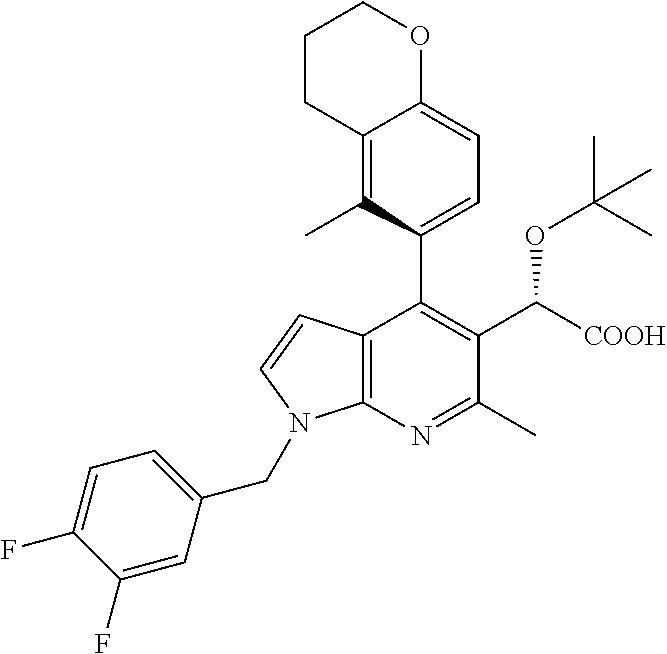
C12=C(N=C(C)C(C([COOH])OC(C)(C)C)=C1C1=CC=C3C(=C1C)CCCO3)N(CC1=CC=C(F)C(F)=C1)C=C2
